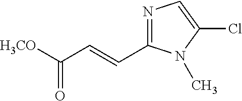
N1=C(C=CC([H3CO])=O)N(C)C(Cl)=C1
